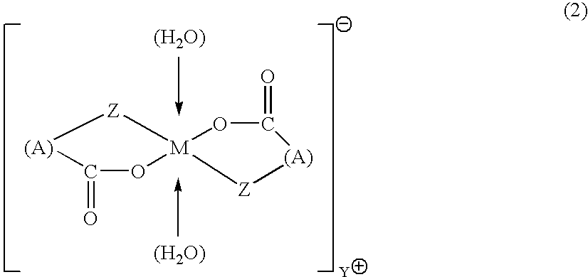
[Z]1[M]2(OC(=O)[(A)][Z]2)OC(=O)[(A)]1.[(H2O)].[(H2O)]
